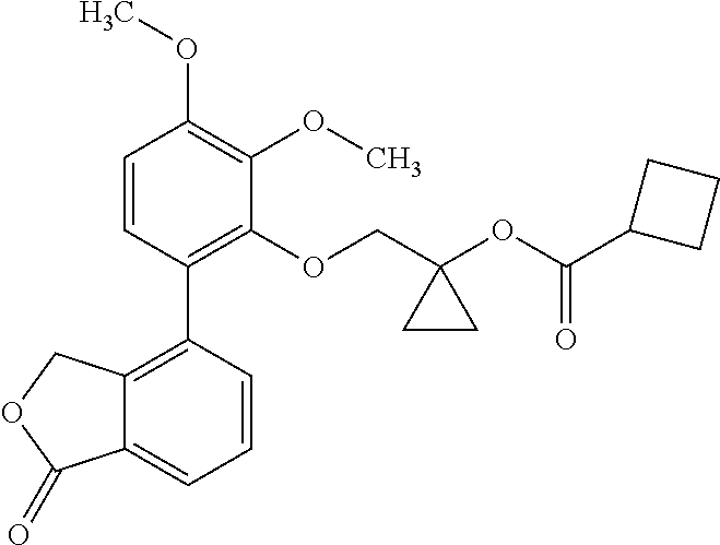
C1=CC(C2=C3C(=CC=C2)C(=O)OC3)=C(OCC2(OC(C3CCC3)=O)CC2)C(OC)=C1OC
